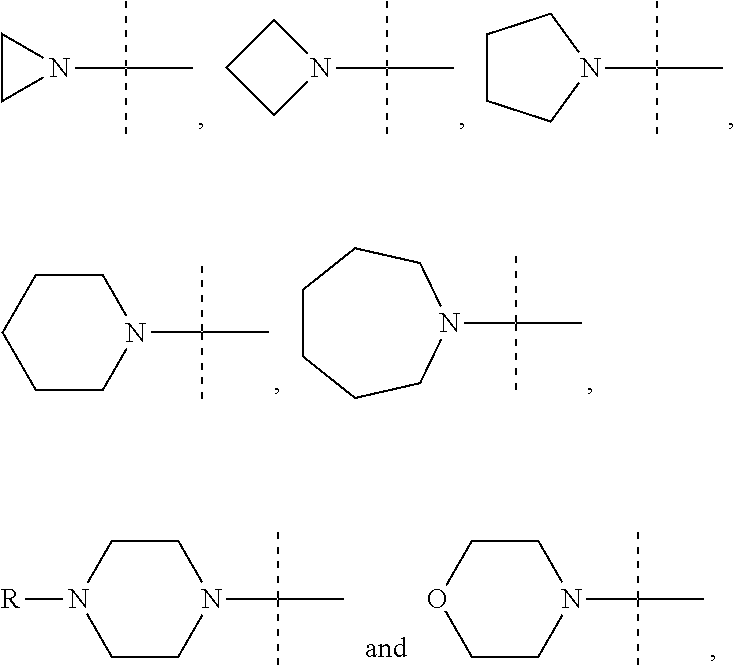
N1(C(C)(C)C)CC1.N1(C(C)(C)C)CCC1.C(C)(C)(C)N1CCCC1.N1(C(C)(C)C)CCCCC1.C(C)(C)(C)N1CCCCCC1.N1(C(C)(C)C)CCN([R])CC1.N1(C(C)(C)C)CCOCC1
